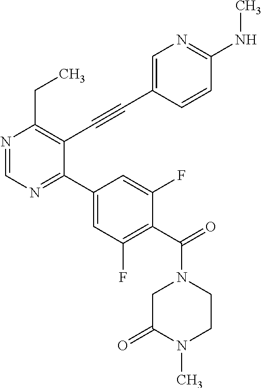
N1=CN=C(C2=CC(F)=C(C(=O)N3CC(=O)N(C)CC3)C(F)=C2)C(C#CC2=CN=C(NC)C=C2)=C1CC
